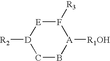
C1B[A]([R1OH])F([R3])[E][D]1[R2]
